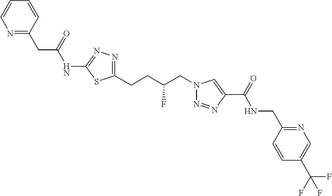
C1=CC(CC(NC2=NN=C(CCC(CN3N=NC(C(=O)NCC4=NC=C(C(F)(F)F)C=C4)=C3)F)S2)=O)=NC=C1
